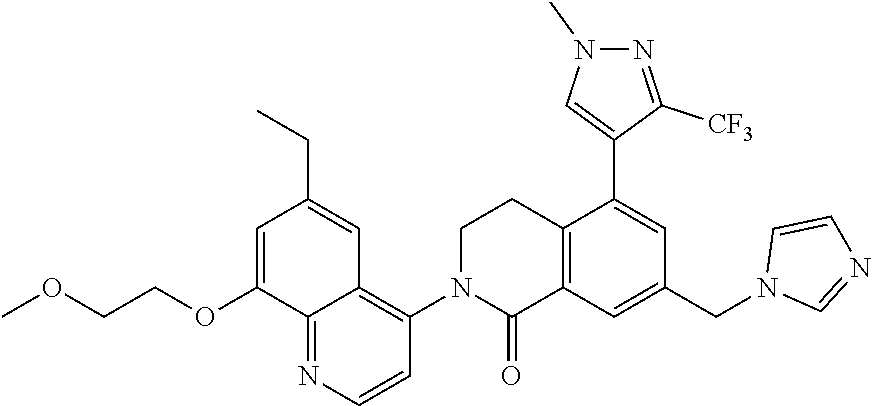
C12=NC=CC(N3C(=O)C4=C(CC3)C(C3=CN(C)N=C3[CF3])=CC(CN3C=NC=C3)=C4)=C1C=C(CC)C=C2OCCOC
